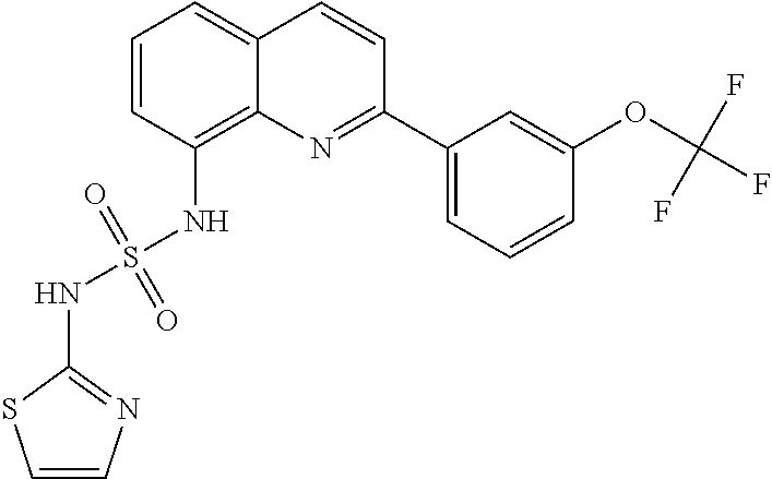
C1=CC(NS(=O)(=O)NC2=NC=CS2)=C2C(=C1)C=CC(C1=CC=CC(OC(F)(F)F)=C1)=N2
